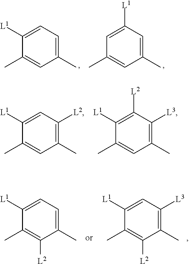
[L1]C1=CC=C(C)C=C1C.C1=C([L1])C=C(C)C=C1C.[L1]C1=CC([L2])=C(C)C=C1C.[L1]C1=C([L2])C([L3])=C(C)C=C1C.[L1]C1=CC=C(C)C([L2])=C1C.[L1]C1=CC([L3])=C(C)C([L2])=C1C
